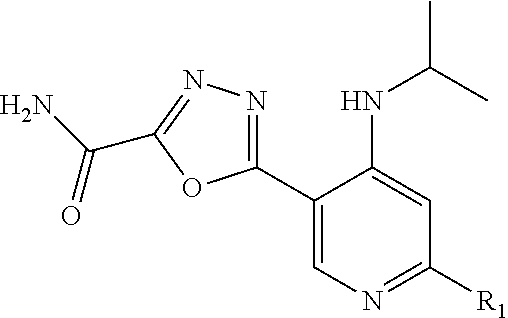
C1(C2=CN=C([R1])C=C2NC(C)C)=NN=C(C(=O)N)O1
